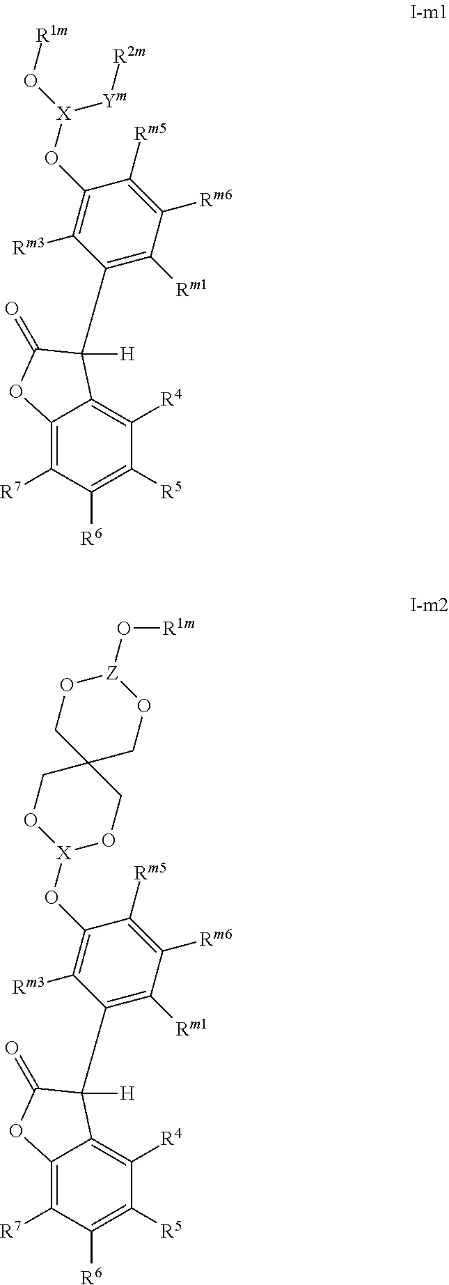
C12=C([R7])C([R6])=C([R5])C([R4])=C1C([H])(C1=C([Rm1])C([Rm6])=C([Rm5])C(O[X](O[R1m])[Ym][R2m])=C1[Rm3])C(=O)O2.C12=C([R7])C([R6])=C([R5])C([R4])=C1C([H])(C1=C([Rm1])C([Rm6])=C([Rm5])C(O[X]3OCC4(CO3)CO[Z](O[R1m])OC4)=C1[Rm3])C(=O)O2
